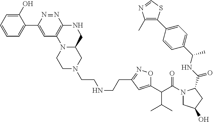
C1(O)=CC=CC=C1C1=CC2=C(N=N1)NCC1N2CCN(CCNCCC2=NOC(C(C(=O)N3CC(O)CC3C(NC(C3=CC=C(C4=C(C)N=CS4)C=C3)C)=O)C(C)C)=C2)C1
